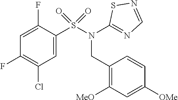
C1=C(S(N(CC2=C([MeO])C=C([OMe])C=C2)C2=NC=NS2)(=O)=O)C(F)=CC(F)=C1Cl
